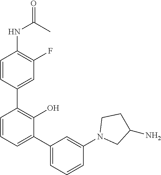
O=C(C)NC1=C(F)C=C(C2=C(O)C(C3=CC=CC(N4CC(N)CC4)=C3)=CC=C2)C=C1
